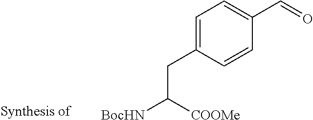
C1=C(CC([BocHN])[COOMe])C=CC(C=O)=C1
